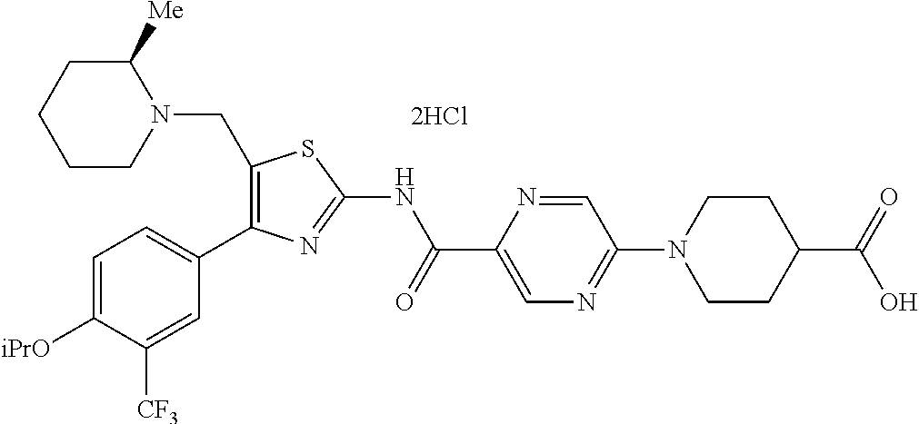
[2HCl].C1=C([iPrO])C([CF3])=CC(C2=C(CN3C([Me])CCCC3)SC(NC(C3=CN=C(N4CCC(C(=O)O)CC4)C=N3)=O)=N2)=C1
